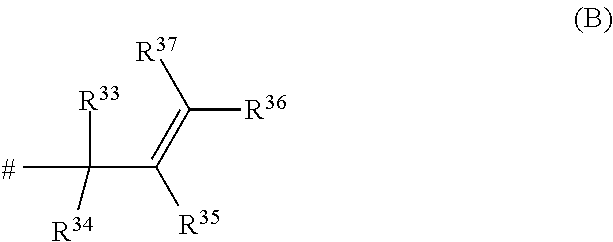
[R35]C(=C([R36])[R37])C(C)([R33])[R34]
